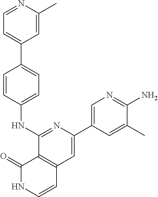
C1=CC(NC2=NC(C3=CN=C(N)C(C)=C3)=CC3=C2C(=O)NC=C3)=CC=C1C1=CC=NC(C)=C1
